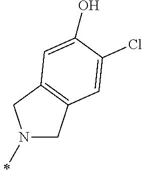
N1(C)CC2=C(C1)C=C(O)C(Cl)=C2
